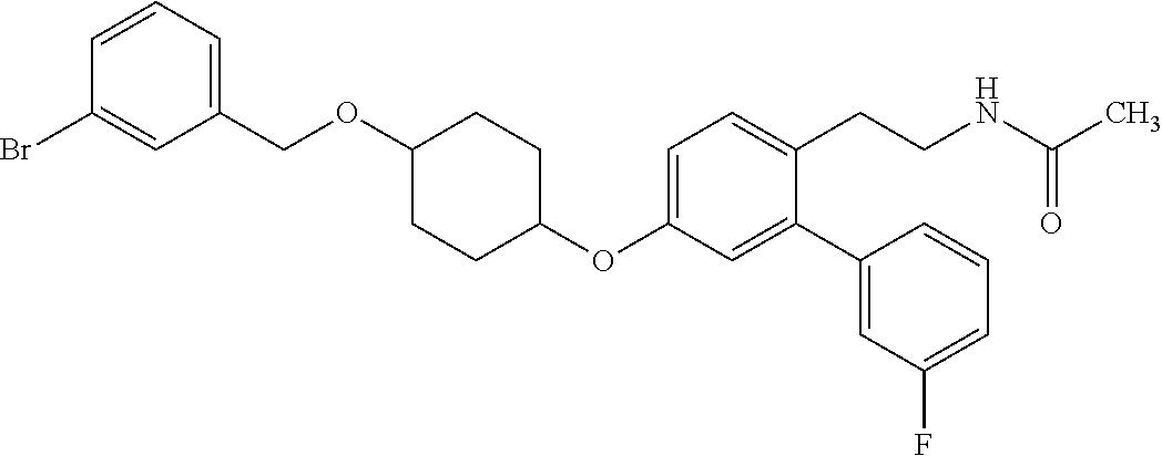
C1=C(OC2CCC(OCC3=CC=CC(Br)=C3)CC2)C=C(C2=CC(F)=CC=C2)C(CCNC(C)=O)=C1
